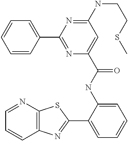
C1=NC2=C(C=C1)N=C(C1=CC=CC=C1NC(=O)C1=CC(NCCSC)=NC(C3=CC=CC=C3)=N1)S2
